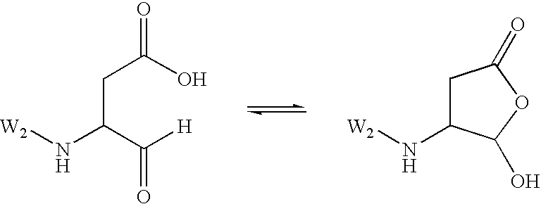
C(C(C([H])=O)N[W2])C(O)=O.C1C(N[W2])C(O)OC1=O
